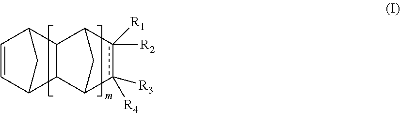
C1=CC2CC1C1C3c([R3])([R4])c([R2])([R1])C(C21)C3
